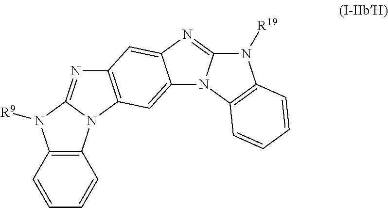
C12=C(C=CC=C1)N([R9])C1=NC3=C(N21)C=C1C(=C3)N=C2N1C1=C(N2[R19])C=CC=C1
